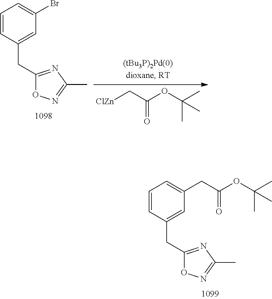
C1=CC(CC2=NC(C)=NO2)=CC(CC(OC(C)(C)C)=O)=C1.C1=CC(CC2=NC(C)=NO2)=CC(Br)=C1.[ClZn]CC(OC(C)(C)C)=O
